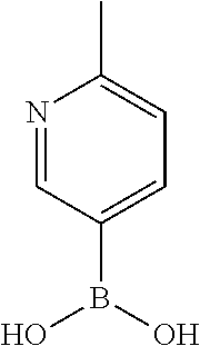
N1=CC(B(O)O)=CC=C1C
